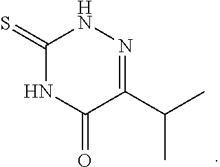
C1(=S)NC(=O)C(C(C)C)=NN1
